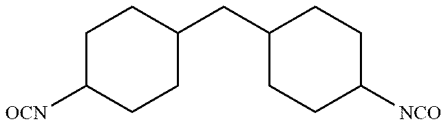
C1C([NCO])CCC(CC2CCC([NCO])CC2)C1
